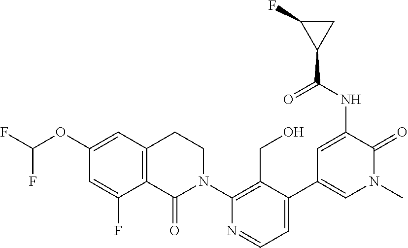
C12=C(C(=O)N(C3=C(CO)C(C4=CN(C)C(=O)C(NC(C5CC5F)=O)=C4)=CC=N3)CC1)C(F)=CC(OC(F)F)=C2
